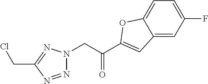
C12=CC(F)=CC=C1OC(C(CN1N=NC(CCl)=N1)=O)=C2
